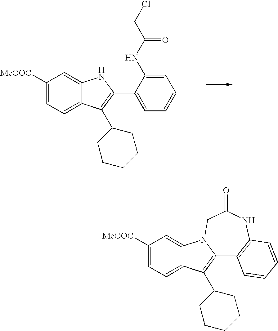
C1([MeOOC])=CC=C2C(=C1)NC(C1=CC=CC=C1NC(CCl)=O)=C2C1CCCCC1.C1([MeOOC])=CC=C2C(=C1)N1C(=C2C2CCCCC2)C2=C(NC(=O)C1)C=CC=C2
